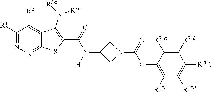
C1([R1])=NN=C2C(=C1[R2])C(N([R3a])[R3b])=C(C(=O)N(C1CN(C(=O)OC3=C([R70e])C([R70d])=C([R70c])C([R70b])=C3[R70a])C1)[H])S2
